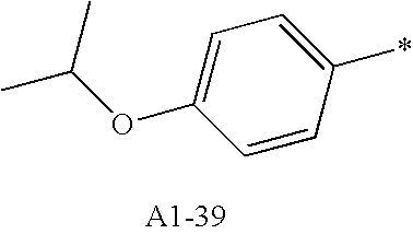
C1(OC(C)C)=CC=C(*)C=C1
